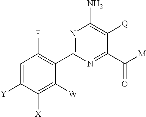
C1=C([Y])C([X])=C([W])C(C2=NC(N)=C([Q])C(C([M])=O)=N2)=C1F
